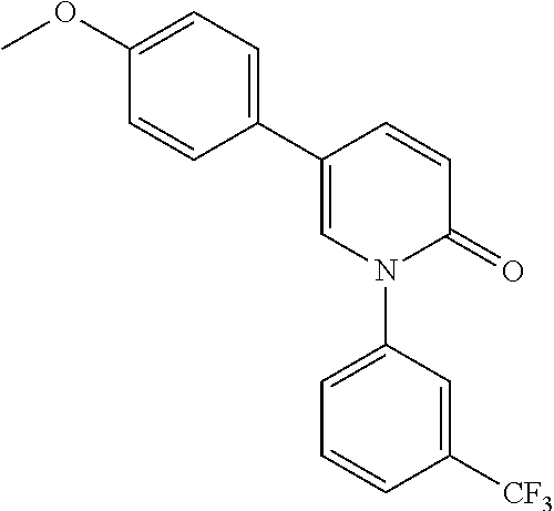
C1=CC(C2=CC=C(OC)C=C2)=CN(C2=CC=CC([CF3])=C2)C1=O
